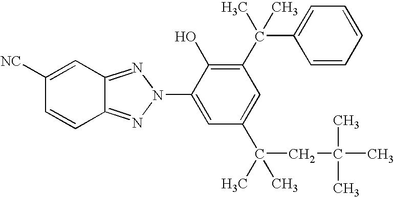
C1=CC2=NN(C3=CC(C(C)(CC(C)(C)C)C)=CC(C(C)(C)C4=CC=CC=C4)=C3O)N=C2C=C1[NC]
